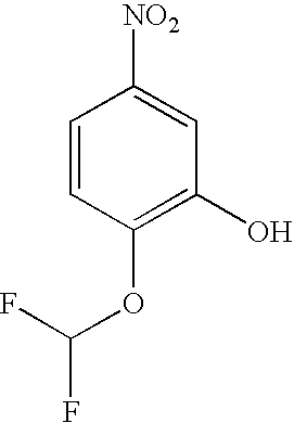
C1=CC(OC(F)F)=C(O)C=C1[NO2]
